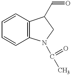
C1=CC2=C(C=C1)N(C(C)=O)CC2C=O
